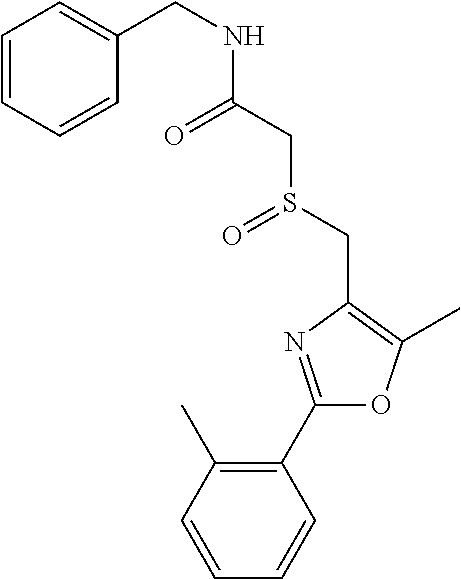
C1=CC(C)=C(C2=NC(CS(=O)CC(=O)NCC3=CC=CC=C3)=C(C)O2)C=C1
